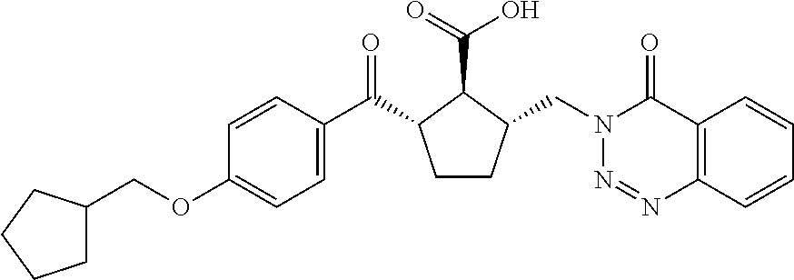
C1(COC2=CC=C(C(=O)C3CCC(CN4N=NC5=C(C4=O)C=CC=C5)C3C(O)=O)C=C2)CCCC1
